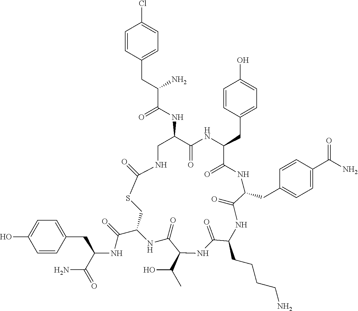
S1C(=O)NCC(NC(C(CC2=CC=C(Cl)C=C2)N)=O)C(=O)NC(CC2=CC=C(O)C=C2)C(=O)NC(CC2=CC=C(C(N)=O)C=C2)C(=O)NC(CCCCN)C(=O)NC(C(O)C)C(=O)NC(C(NC(C(=O)N)CC2=CC=C(O)C=C2)=O)C1
